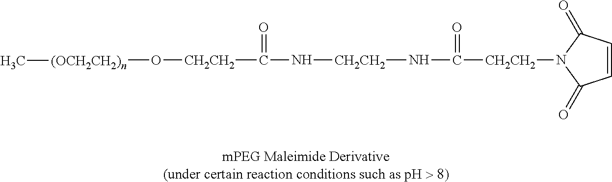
C([CH2CH2]N1C(=O)C=CC1=O)(=O)N[CH2CH2]NC([CH2CH2]O[(OCH2CH2)n]C)=O
